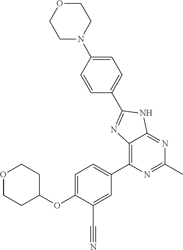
O1CCC(OC2=CC=C(C3=C4C(=NC(C)=N3)NC(C3=CC=C(N5CCOCC5)C=C3)=N4)C=C2C#N)CC1
